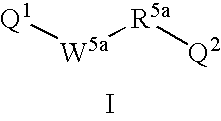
[W5a]([R5a][Q2])[Q1].I
